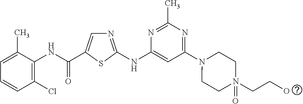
C1(Cl)=C(NC(=O)C2=CN=C(NC3=CC(N4CCN(=O)(CCO)CC4)=NC(C)=N3)S2)C(C)=CC=C1
